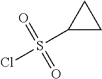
C1(S(Cl)(=O)=O)CC1
